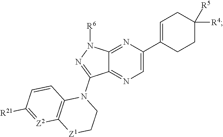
N1=C(N2C3=C([Z1]CC2)[Z2]=C([R21])C=C3)C2=NC=C(C3=CCC([R5])([R4])CC3)N=C2N1[R6]
